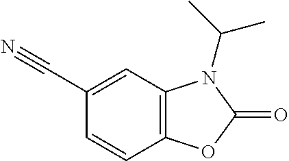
N#CC1=CC2=C(C=C1)OC(=O)N2C(C)C
